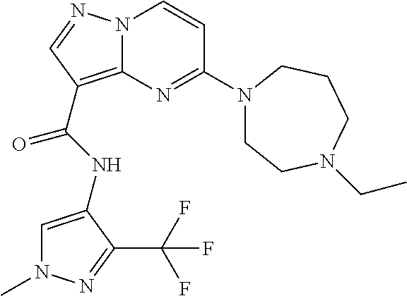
N(C(=O)C1=C2N(N=C1)C=CC(N1CCN(CC)CCC1)=N2)C1=CN(C)N=C1C(F)(F)F
